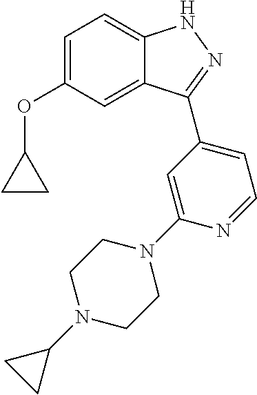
C1=C(OC2CC2)C=C2C(=C1)NN=C2C1=CC=NC(N2CCN(C3CC3)CC2)=C1
